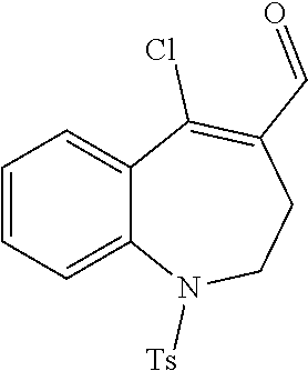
C1=CC=C2C(=C1)C(Cl)=C(C=O)CCN2[Ts]
